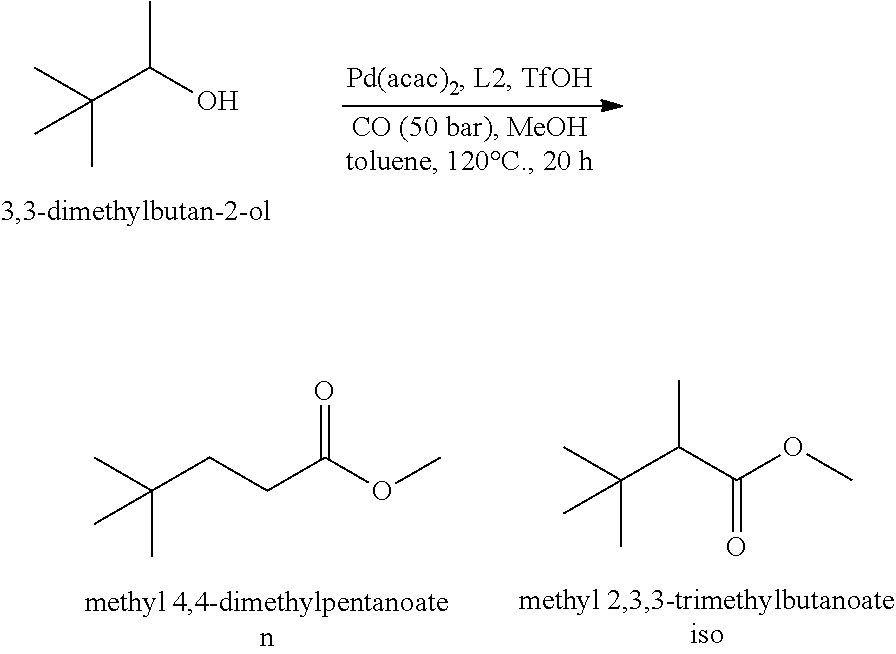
CC(O)C(C)(C)C.C(CC(OC)=O)C(C)(C)C.CC(C(=O)OC)C(C)(C)C
